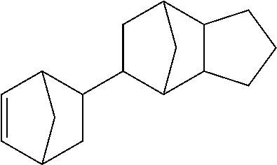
C1=CC2C(C3C4C5C(C(C3)C4)CCC5)CC1C2
